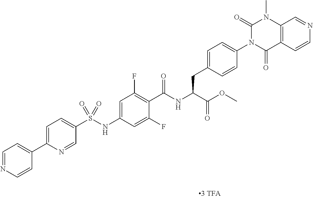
C12=C(C(=O)N(C3=CC=C(CC(C(=O)OC)NC(=O)C4=C(F)C=C(NS(C5=CC=C(C6=CC=NC=C6)N=C5)(=O)=O)C=C4F)C=C3)C(=O)N1C)C=CN=C2
